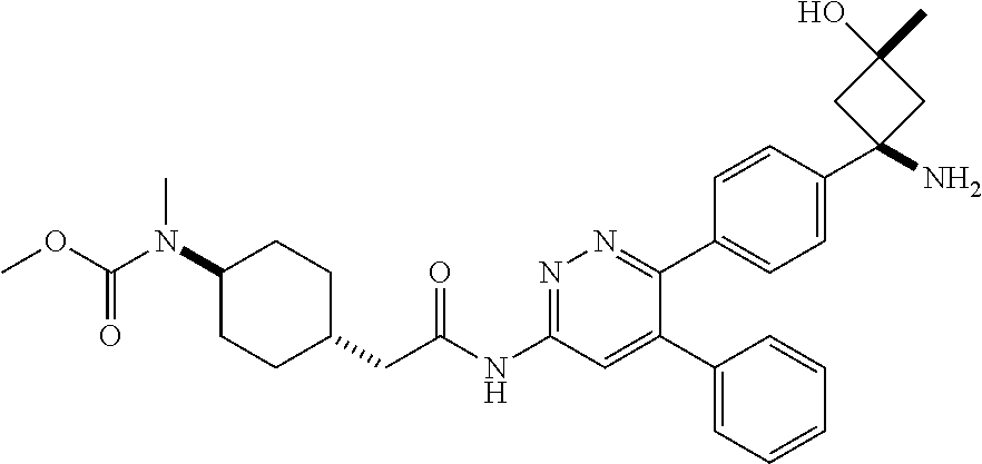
C1(N(C(OC)=O)C)CCC(CC(NC2=NN=C(C3=CC=C(C4(N)CC(C)(O)C4)C=C3)C(C3=CC=CC=C3)=C2)=O)CC1
